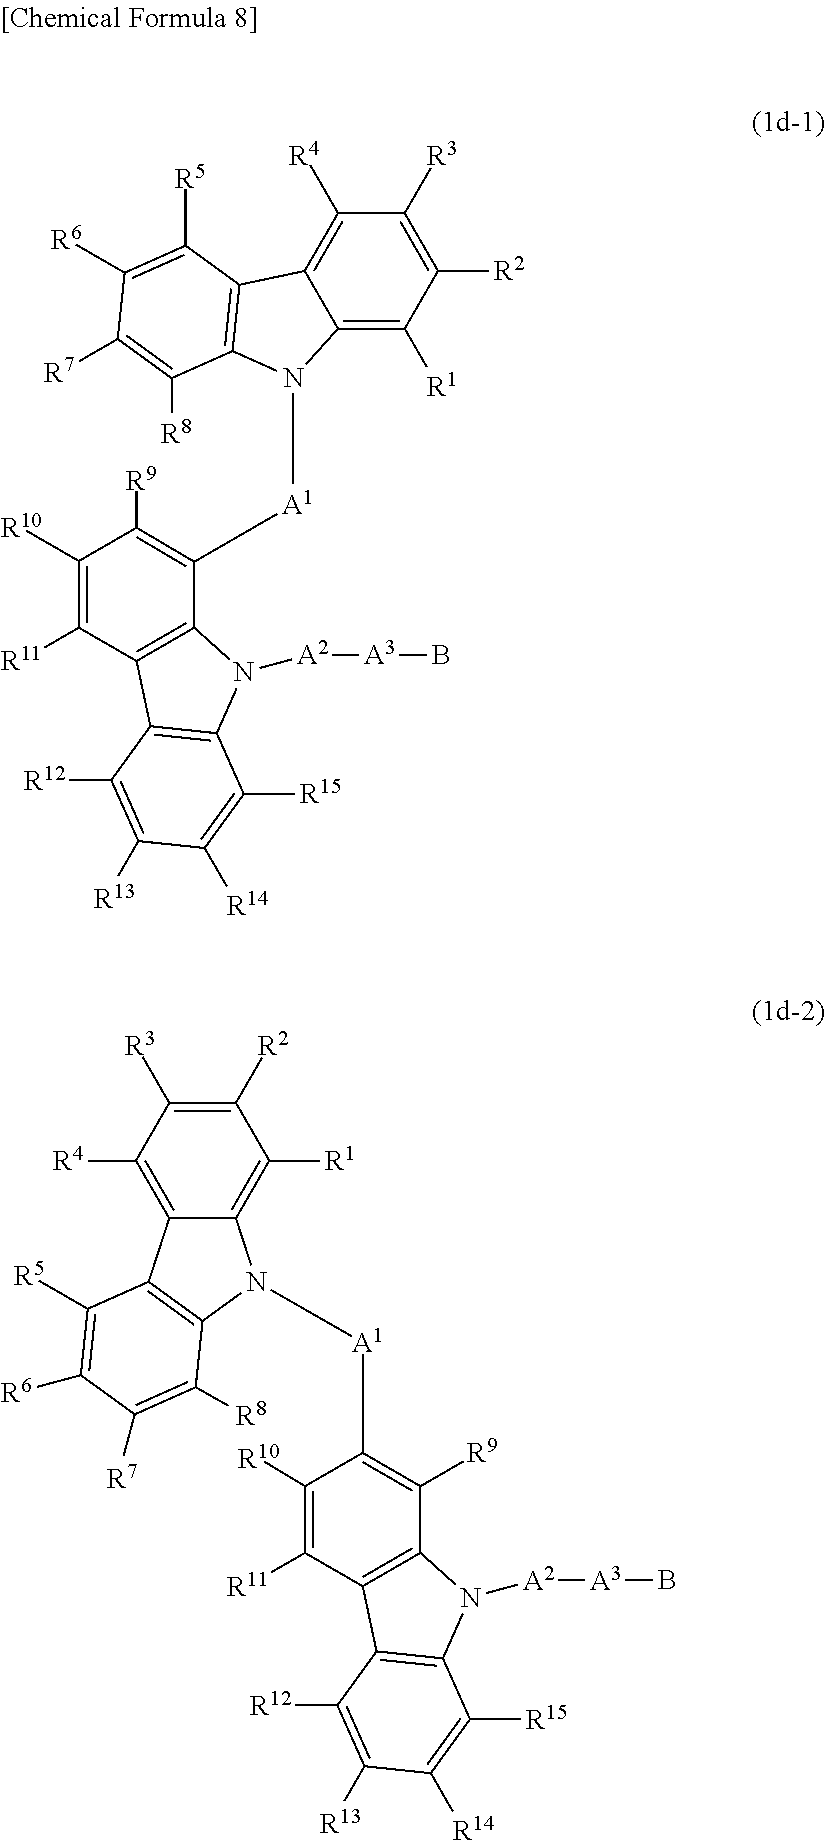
C12=C([R1])C([R2])=C([R3])C([R4])=C1C1=C(N2[A1]C2=C([R9])C([R10])=C([R11])C3=C2N([A2][A3]B)C2=C3C([R12])=C([R13])C([R14])=C2[R15])C([R8])=C([R7])C([R6])=C1[R5].C1([R2])=C([R3])C([R4])=C2C(=C1[R1])N([A1]C1=C([R9])C3=C(C([R11])=C1[R10])C1=C(N3[A2][A3]B)C([R15])=C([R14])C([R13])=C1[R12])C1=C2C([R5])=C([R6])C([R7])=C1[R8]
